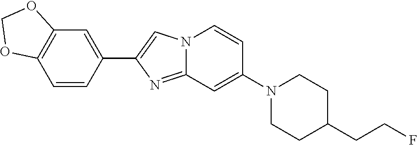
N1(C2=CC3=NC(C4=CC5=C(C=C4)OCO5)=CN3C=C2)CCC(CCF)CC1
